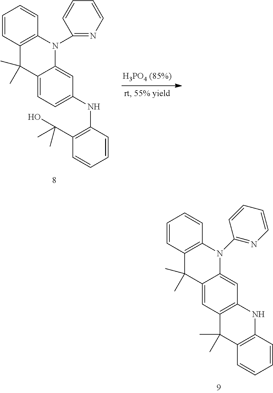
C1=CC2=C(C=C1)N(C1=NC=CC=C1)C1=CC(NC3=C(C(O)(C)C)C=CC=C3)=CC=C1C2(C)C.[H3PO4 (85%)].C1=CC2=C(C=C1)N(C1=NC=CC=C1)C1=CC3=C(C=C1C2(C)C)C(C)(C)C1=C(N3)C=CC=C1
